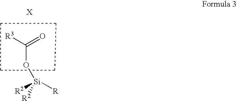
[Si]([R2])([R])([R2])OC([R3])=O.C1CCC1
